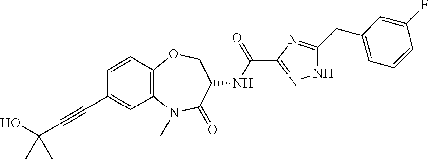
OC(C#CC1=CC2=C(C=C1)OCC(NC(C1=NNC(CC3=CC=CC(F)=C3)=N1)=O)C(=O)N2C)(C)C
